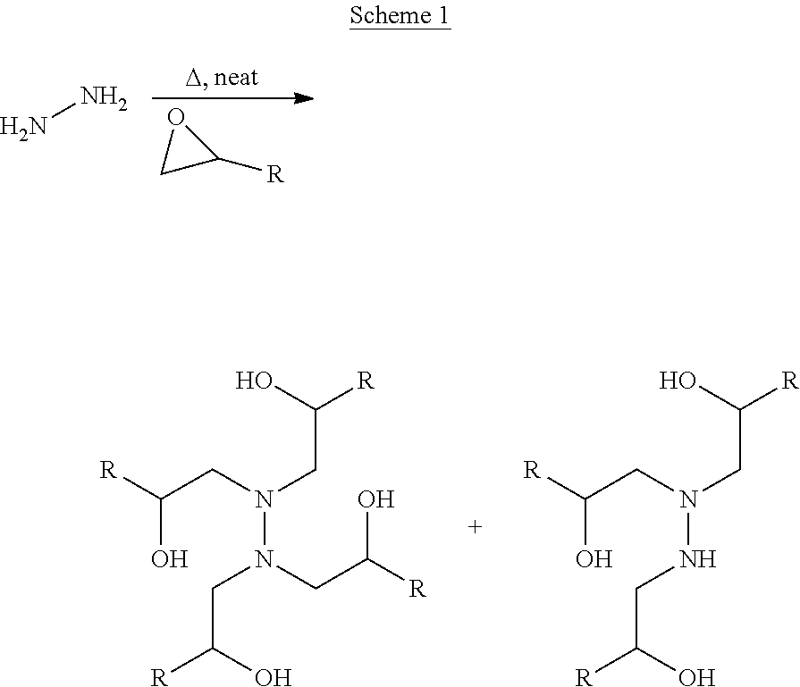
C1C([R])O1.NN.[R]C(CN(CC([R])O)N(CC([R])O)CC([R])O)O.[R]C(CN(CC([R])O)NCC([R])O)O
